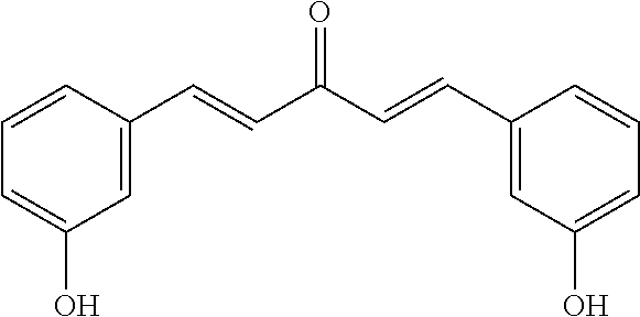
C1=C(C=CC(C=CC2=CC(O)=CC=C2)=O)C=CC=C1O
